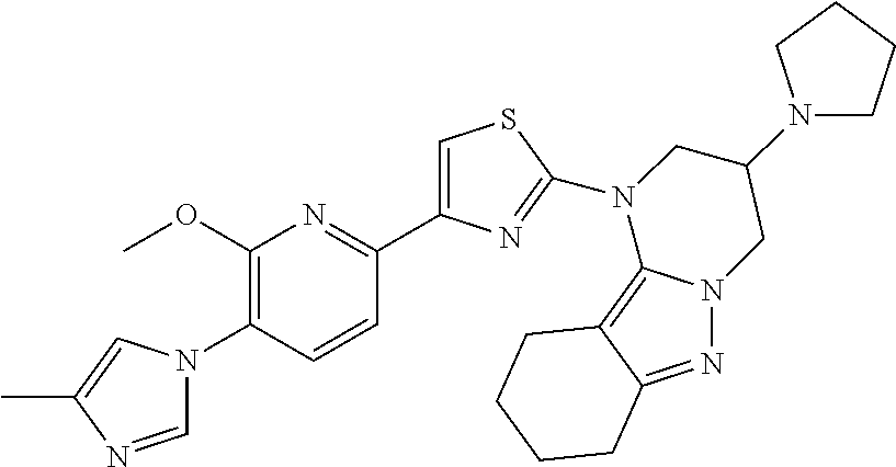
C1=NC(C)=CN1C1=C(OC)N=C(C2=CSC(N3C4=C5C(=NN4CC(N4CCCC4)C3)CCCC5)=N2)C=C1
